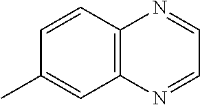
C12=C(C=CC(C)=C1)N=CC=N2
